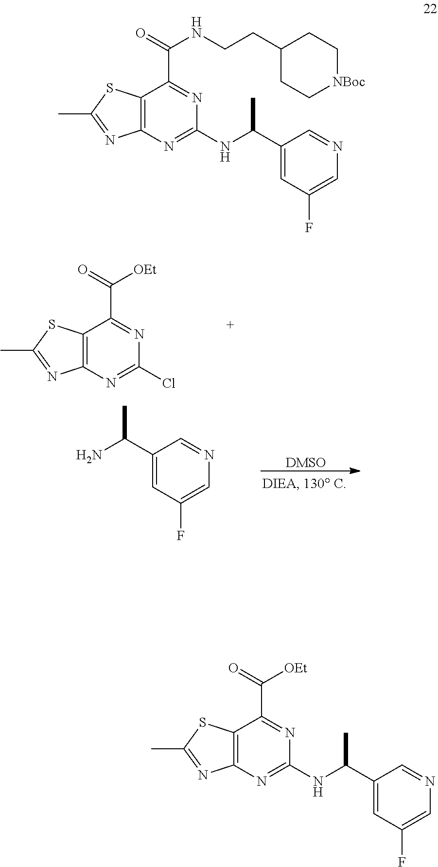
C12=C(N=C(Cl)N=C1C(=O)[OEt])N=C(C)S2.[DMSO].C1(C(N)C)=CC(F)=CN=C1.C12=C(N=C(NC(C3=CC(F)=CN=C3)C)N=C1C(=O)NCCC1CC[NBoc]CC1)N=C(C)S2.C12=C(N=C(NC(C3=CC(F)=CN=C3)C)N=C1C(=O)[OEt])N=C(C)S2
